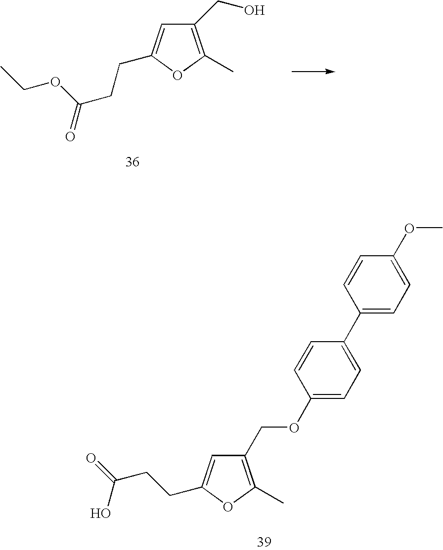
C1(CO)=C(C)OC(CCC(=O)OCC)=C1.C1(COC2=CC=C(C3=CC=C(OC)C=C3)C=C2)=C(C)OC(CCC(=O)O)=C1
